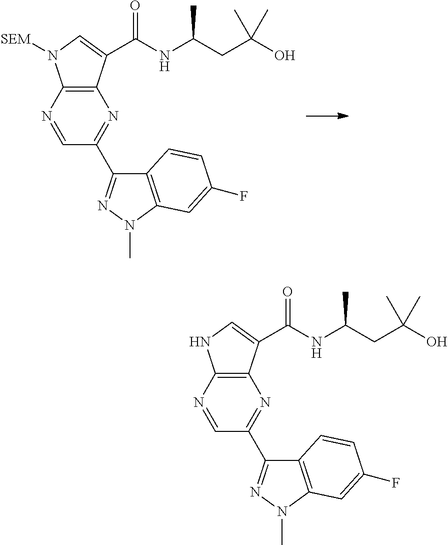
C1=NC2=C(N=C1C1=NN(C)C3=C1C=CC(F)=C3)C(C(NC(C)CC(C)(C)O)=O)=CN2[SEM].C1=NC2=C(N=C1C1=NN(C)C3=C1C=CC(F)=C3)C(C(NC(C)CC(C)(C)O)=O)=CN2
